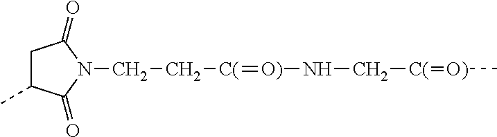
C1C(C)C(=O)N(CC[C(]=[O)]NC[C(]=[O)]C)C1=O
